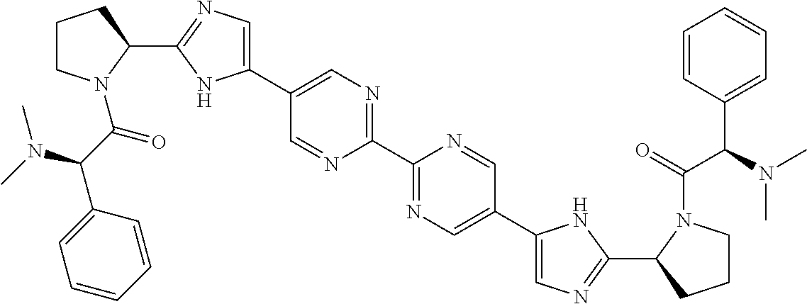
C1(C2N(C(C(C3=CC=CC=C3)N(C)C)=O)CCC2)=NC=C(C2=CN=C(C3=NC=C(C4=CN=C(C5CCCN5C(C(C5=CC=CC=C5)N(C)C)=O)N4)C=N3)N=C2)N1
